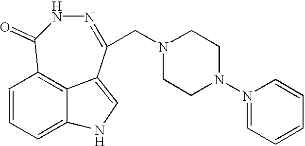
C12=C3C(=O)NN=C(CN4CCN(N5=CC=CC=C5)CC4)C1=CNC2=CC=C3
